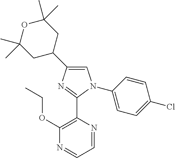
C1=C(C2CC(C)(C)OC(C)(C)C2)N=C(C2=C(OCC)N=CC=N2)N1C1=CC=C(Cl)C=C1
